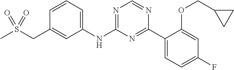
N(C1=NC=NC(C2=CC=C(F)C=C2OCC2CC2)=N1)C1=CC=CC(CS(C)(=O)=O)=C1
